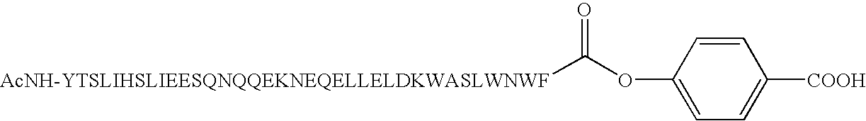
[AcNH-YTSLIHSLIEESQNQQEKNEQELLELDKWASLWNWF]C(OC1=CC=C([COOH])C=C1)=O
